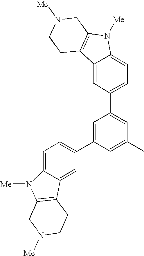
C12=CC(C3=CC(C)=CC(C4=CC=C5C(=C4)C4=C(N5[Me])CN([Me])CC4)=C3)=CC=C1N([Me])C1=C2CCN([Me])C1
